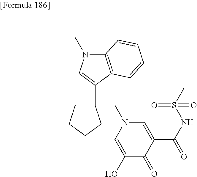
C1(C2=CN(C)C3=C2C=CC=C3)(CN2C=C(O)C(=O)C(C(=O)NS(=O)(C)=O)=C2)CCCC1
